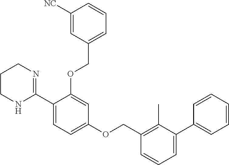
C1=CC=CC=C1C1=CC=CC(COC2=CC=C(C3=NCCCN3)C(OCC3=CC=CC([NC])=C3)=C2)=C1C
